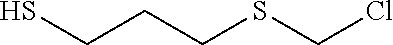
SCCCSCCl
